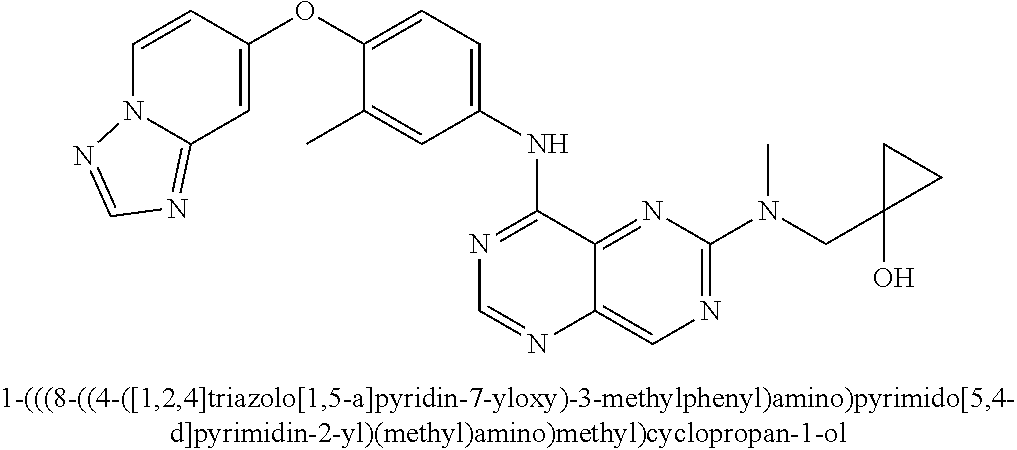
C1=CC(OC2=CC=C(NC3=NC=NC4=CN=C(N(CC5(O)CC5)C)N=C34)C=C2C)=CC2=NC=NN12
